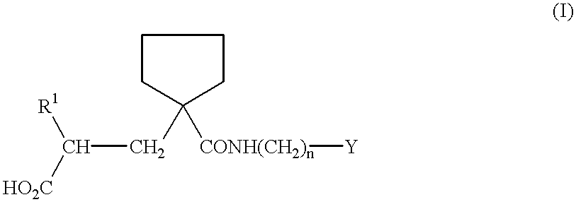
C1CC(CC([R1])[HO2C])([CONH(CH2)n][Y])CC1
